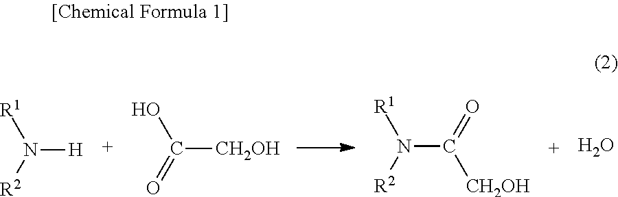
[R1]N([R2])[H].OC(=O)[CH2OH].[R1]N([R2])C(=O)[CH2OH].O
